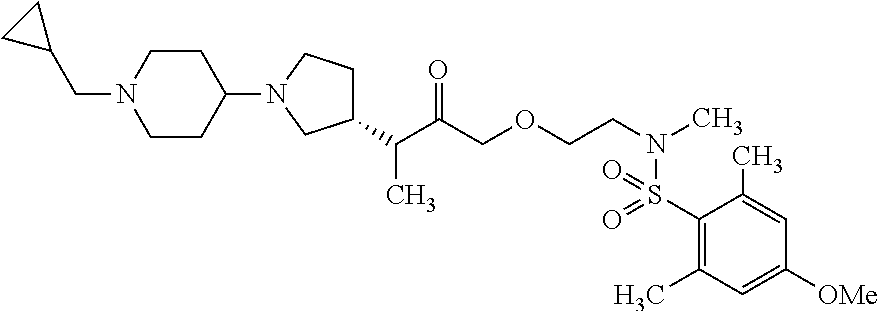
C(COCC(=O)C(C1CCN(C2CCN(CC3CC3)CC2)C1)C)N(S(C1=C(C)C=C([OMe])C=C1C)(=O)=O)C
